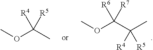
COC(C)([R4])[R5].COC(C(C)([R4])[R5])([R6])[R7]
